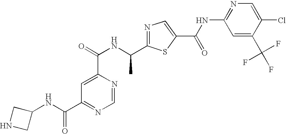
C1=C(C(=O)NC(C2=NC=C(C(NC3=NC=C(Cl)C(C(F)(F)F)=C3)=O)S2)C)N=CN=C1C(=O)NC1CNC1
